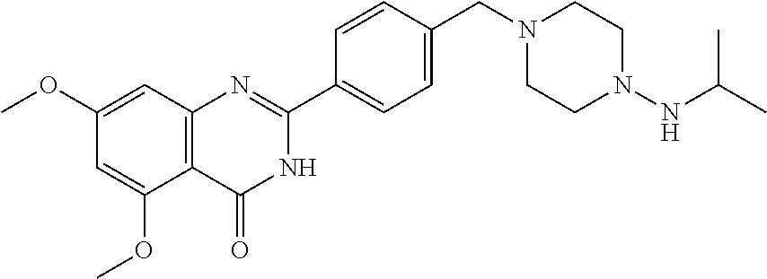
C1(C2=NC3=C(C(OC)=CC(OC)=C3)C(=O)N2)=CC=C(CN2CCN(NC(C)C)CC2)C=C1
